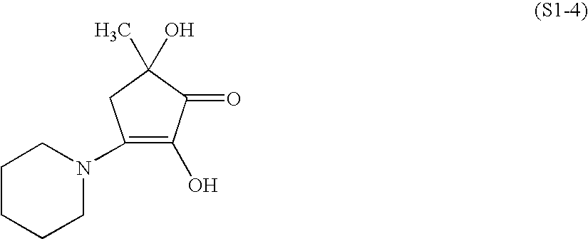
C1(N2CCCCC2)=C(O)C(=O)C(C)(O)C1
